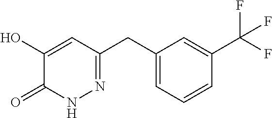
C1(O)=CC(CC2=CC=CC(C(F)(F)F)=C2)=NNC1=O
